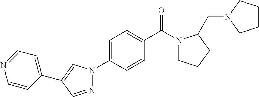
C1=CC(C(N2CCCC2CN2CCCC2)=O)=CC=C1N1N=CC(C2=CC=NC=C2)=C1
